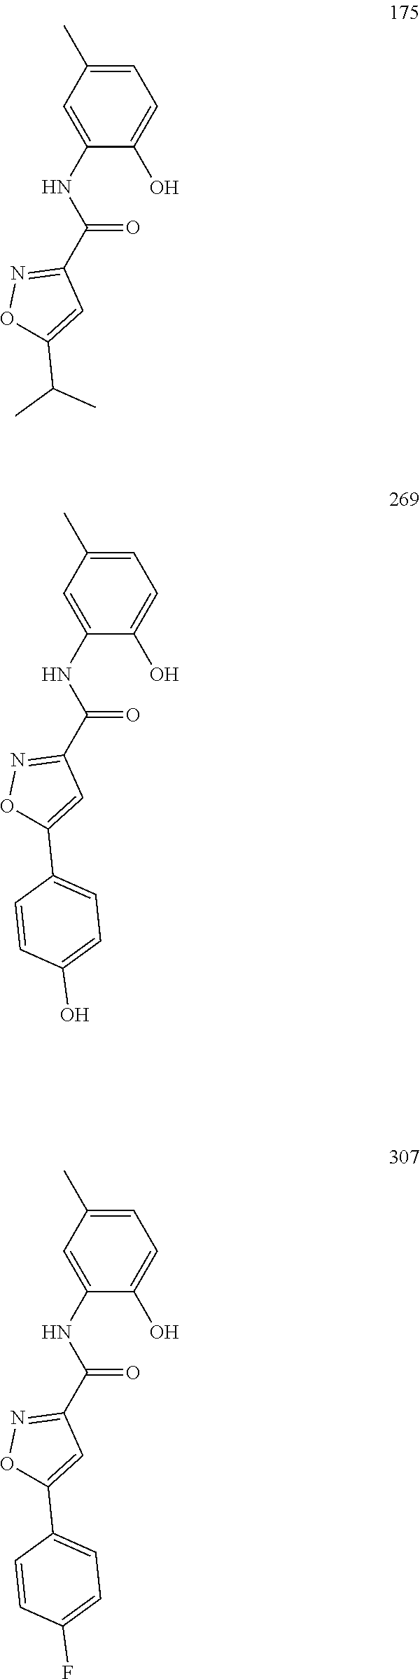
C1(NC(C2=NOC(C(C)C)=C2)=O)=CC(C)=CC=C1O.C1(NC(C2=NOC(C3=CC=C(O)C=C3)=C2)=O)=CC(C)=CC=C1O.C1(NC(C2=NOC(C3=CC=C(F)C=C3)=C2)=O)=CC(C)=CC=C1O
